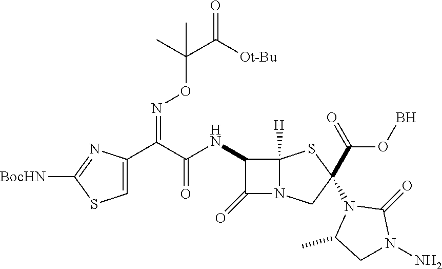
C1=C(C(C(=O)NC2C(=O)N3C2([H])SC(C(OB)=O)(N2C(C)CN(N)C2=O)C3)=NOC(C([Ot-Bu])=O)(C)C)N=C([BocHN])S1
